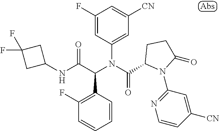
N(C(C(N(C(=O)C1N(C2=NC=CC([CN])=C2)C(=O)CC1)C1=CC([CN])=CC(F)=C1)C1=C(F)C=CC=C1)=O)C1CC(F)(F)C1
